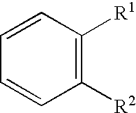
C1=CC([R1])=C([R2])C=C1
